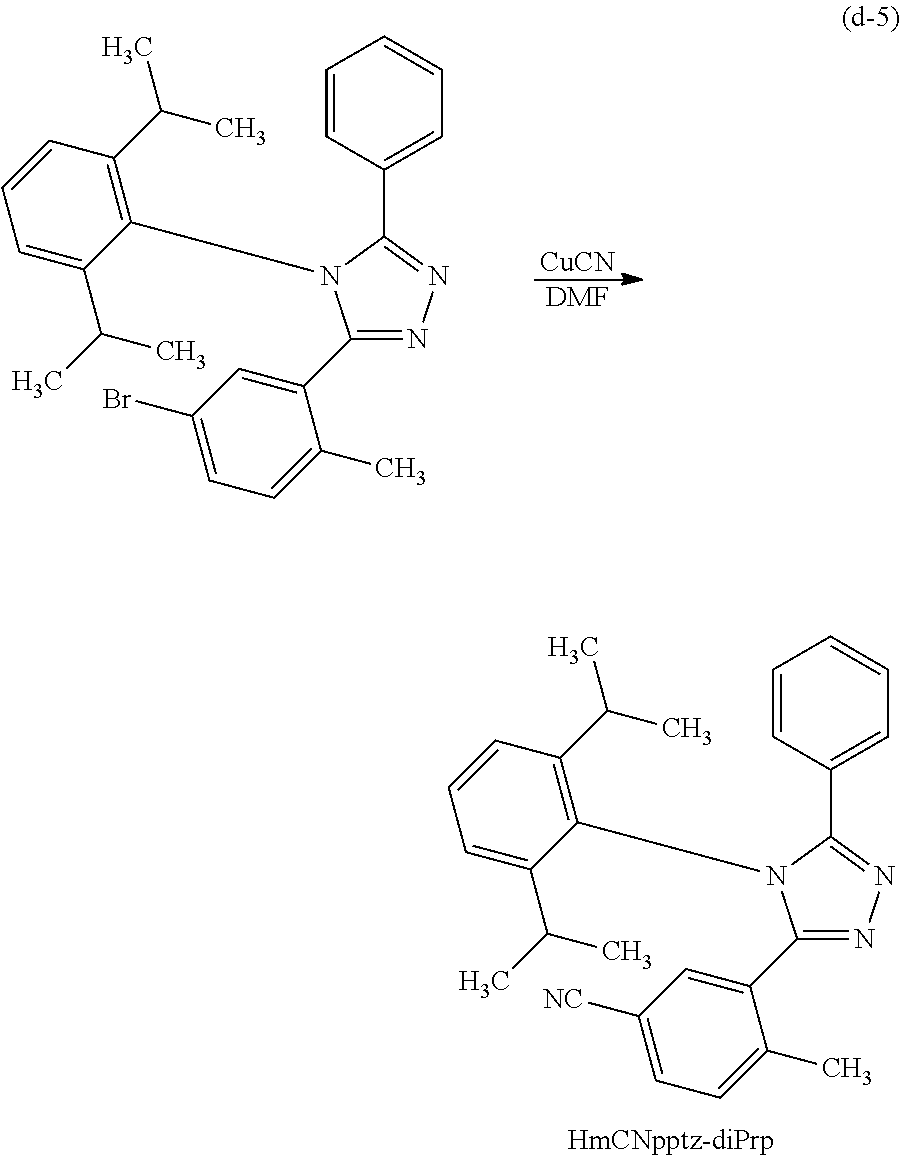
[CuCN].[DMF].C1=CC(C2=NN=C(C3=CC(Br)=CC=C3C)N2C2=C(C(C)C)C=CC=C2C(C)C)=CC=C1.C1=CC(C2=NN=C(C3=CC([NC])=CC=C3C)N2C2=C(C(C)C)C=CC=C2C(C)C)=CC=C1
